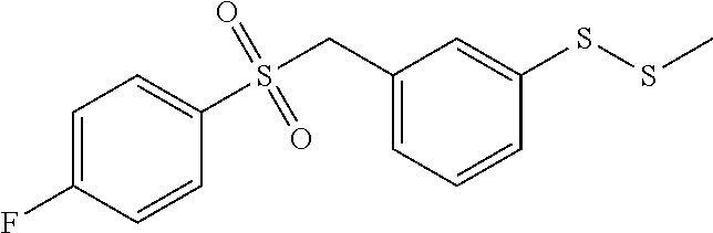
C1=C(F)C=CC(S(CC2=CC=CC(SSC)=C2)(=O)=O)=C1
